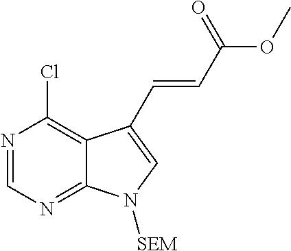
C1=NC(Cl)=C2C(=N1)N([SEM])C=C2C=CC(OC)=O
